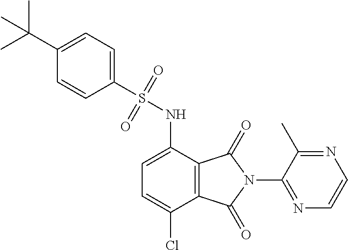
C1=C(NS(C2=CC=C(C(C)(C)C)C=C2)(=O)=O)C2=C(C(Cl)=C1)C(=O)N(C1=NC=CN=C1C)C2=O
